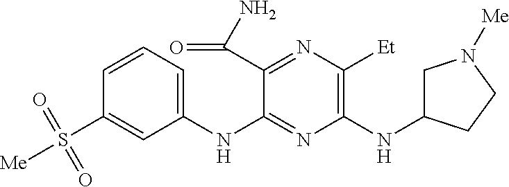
C1(NC2=NC(NC3CN([Me])CC3)=C([Et])N=C2C(N)=O)=CC=CC(S([Me])(=O)=O)=C1
